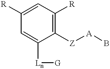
C1([R])=CC([R])=C([Z][A]B)C([Ln][G])=C1
